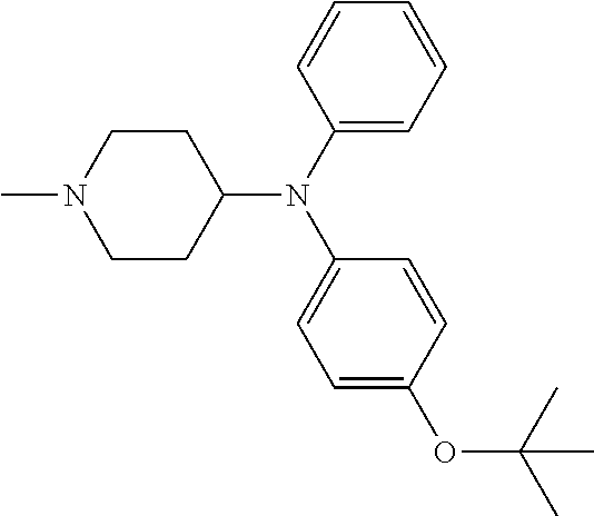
C1(N(C2=CC=CC=C2)C2=CC=C(OC(C)(C)C)C=C2)CCN(C)CC1
